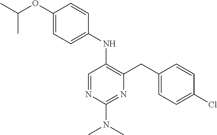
C1(NC2=C(CC3=CC=C(Cl)C=C3)N=C(N(C)C)N=C2)=CC=C(OC(C)C)C=C1
